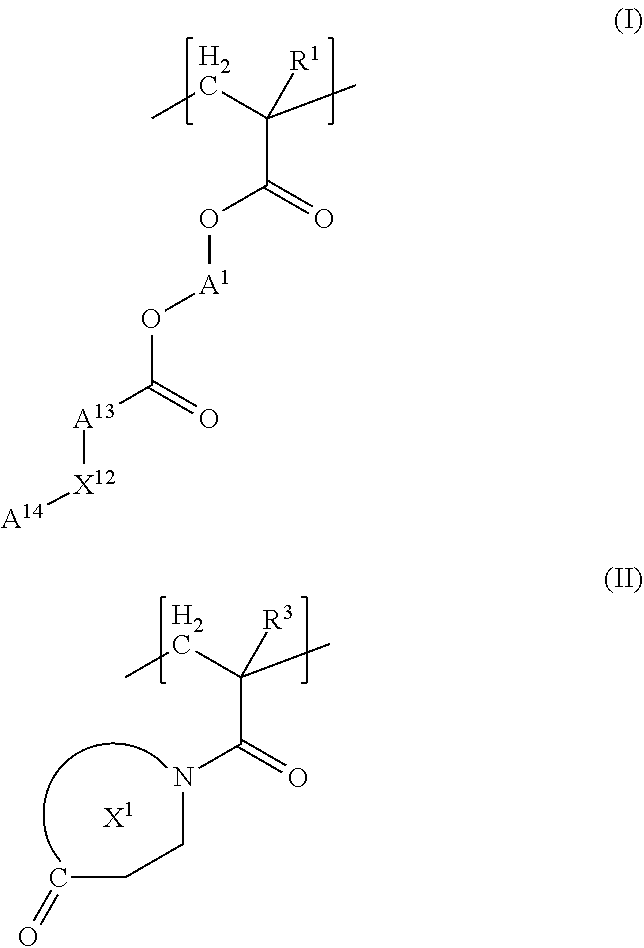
CCC(C)([R1])C(=O)O[A1]OC(=O)[A13][X12][A14].CCC(C)([R3])C(=O)NCCC=O.[X1]
